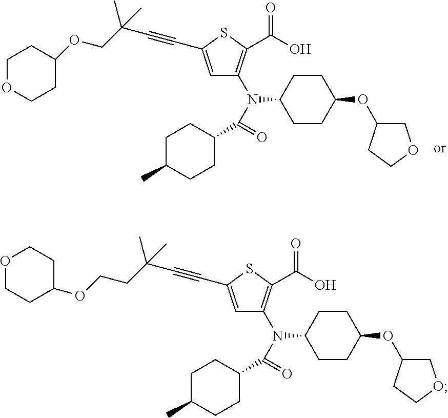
C1=C(C#CC(C)(C)COC2CCOCC2)SC(C(O)=O)=C1N(C(=O)C1CCC(C)CC1)C1CCC(OC2CCOC2)CC1.C1=C(C#CC(C)(C)CCOC2CCOCC2)SC(C(O)=O)=C1N(C(=O)C1CCC(C)CC1)C1CCC(OC2CCOC2)CC1
